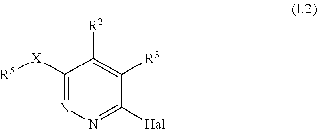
C1([X][R5])=NN=C([Hal])C([R3])=C1[R2]
